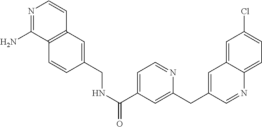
N1=C(N)C2=C(C=C1)C=C(CNC(C1=CC=NC(CC3=CC4=CC(Cl)=CC=C4N=C3)=C1)=O)C=C2
